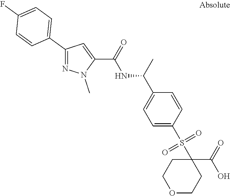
N1=C(C2=CC=C(F)C=C2)C=C(C(=O)NC(C2=CC=C(S(C3(C(O)=O)CCOCC3)(=O)=O)C=C2)C)N1C
